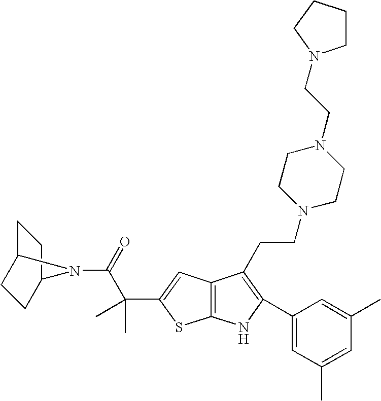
C1C2CCC(C1)N2C(=O)C(C)(C)C1=CC2=C(S1)NC(C1=CC(C)=CC(C)=C1)=C2CCN1CCN(CCN2CCCC2)CC1
